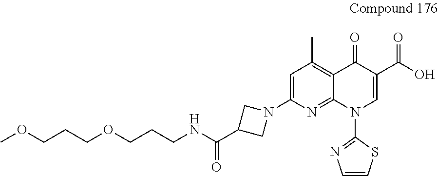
C(CNC(=O)C1CN(C2=CC(C)=C3C(=N2)N(C2=NC=CS2)C=C(C(O)=O)C3=O)C1)COCCCOC
